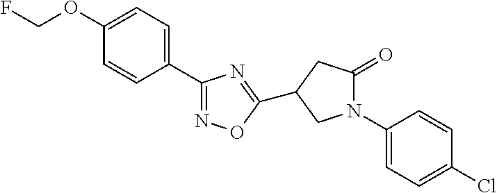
C1(OCF)=CC=C(C2=NOC(C3CC(=O)N(C4=CC=C(Cl)C=C4)C3)=N2)C=C1
